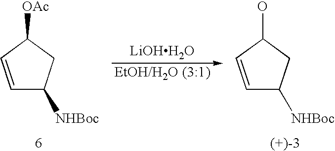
C1=CC(O)CC1[NHBoc].[LiOHH2O].C1=CC([OAc])CC1[NHBoc]
